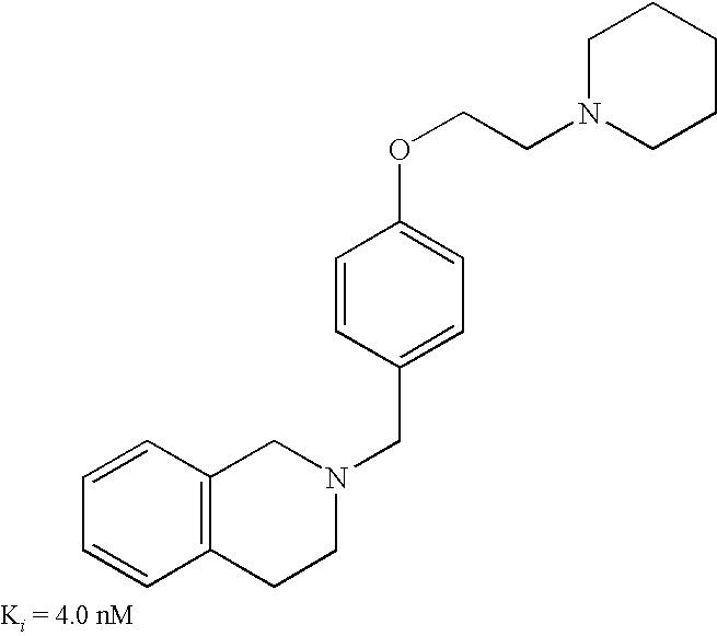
O(CCN1CCCCC1)C1=CC=C(CN2CC3=C(CC2)C=CC=C3)C=C1
